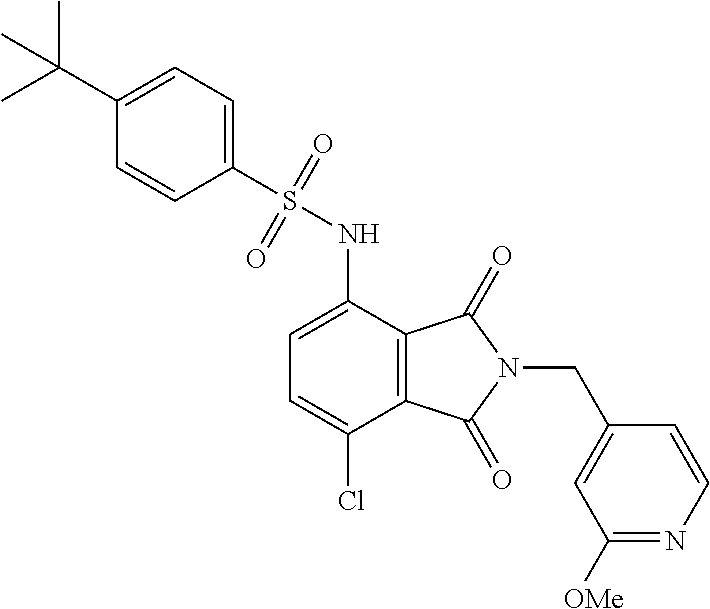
C1=C(NS(C2=CC=C(C(C)(C)C)C=C2)(=O)=O)C2=C(C(Cl)=C1)C(=O)N(CC1=CC([OMe])=NC=C1)C2=O
